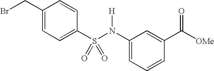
C1(CBr)=CC=C(S(N(C2=CC=CC(C([OMe])=O)=C2)[H])(=O)=O)C=C1
